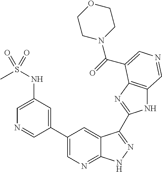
CS(NC1=CN=CC(C2=CN=C3C(=C2)C(C2=NC4=C(N2)C=NC=C4C(=O)N2CCOCC2)=NN3)=C1)(=O)=O
